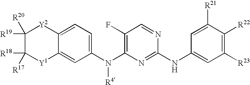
C1(F)=C(N(C2=CC=C3C(=C2)[Y1]C([R18])([R17])C([R19])([R20])[Y2]3)[R4])N=C(NC2=CC([R23])=C([R22])C([R21])=C2)N=C1
